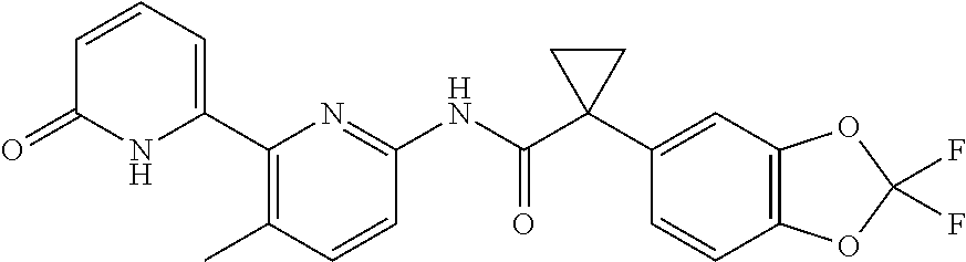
C1=CC=C(C2=C(C)C=CC(NC(C3(C4=CC5=C(C=C4)OC(F)(F)O5)CC3)=O)=N2)NC1=O
